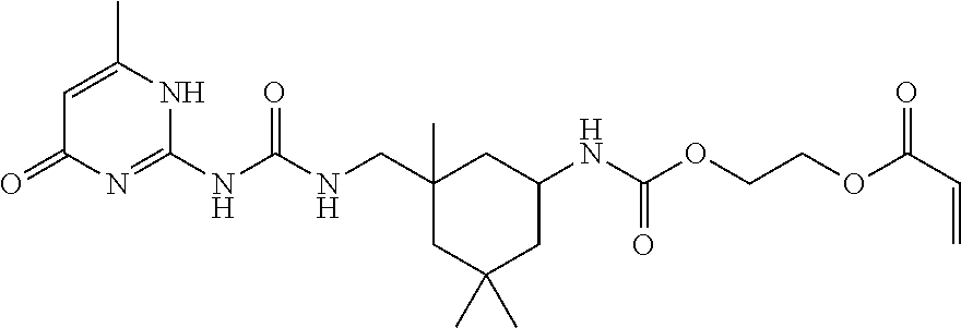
C1=C(C)NC(NC(NCC2(C)CC(C)(C)CC(NC(OCCOC(C=C)=O)=O)C2)=O)=NC1=O
